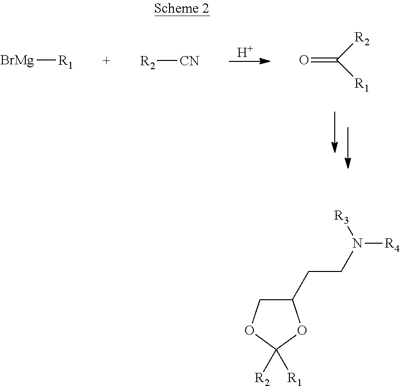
[H].[BrMg][R1].[R2][CN].O=C([R2])[R1].C1(CCN([R4])[R3])COC([R1])([R2])O1
